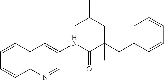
C12=C(C=CC=C1)C=C(NC(=O)C(CC1=CC=CC=C1)(CC(C)C)C)C=N2
